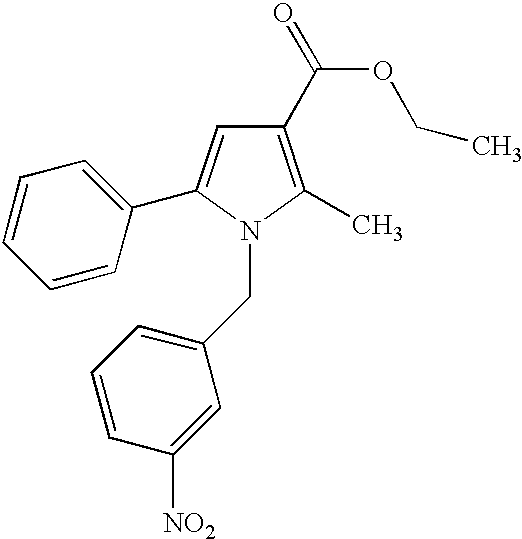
C1(C(OCC)=O)=C(C)N(CC2=CC=CC([NO2])=C2)C(C2=CC=CC=C2)=C1
